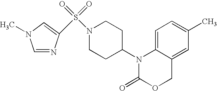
C1=C2C(=CC(C)=C1)COC(=O)N2C1CCN(S(=O)(=O)C2=CN(C)C=N2)CC1
